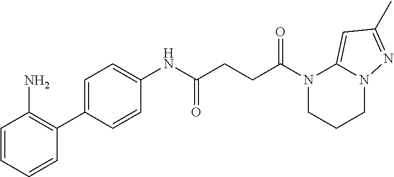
N1(C(=O)CCC(=O)NC2=CC=C(C3=C(N)C=CC=C3)C=C2)CCCN2C1=CC(C)=N2
